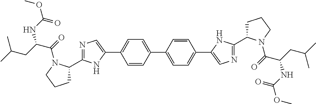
C1(C2=NC=C(C3=CC=C(C4=CC=C(C5=CN=C(C6CCCN6C(C(NC(OC)=O)CC(C)C)=O)N5)C=C4)C=C3)N2)CCCN1C(=O)C(CC(C)C)NC(OC)=O
